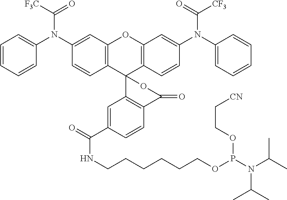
C12=C(C=C(N(C3=CC=CC=C3)C([F3C])=O)C=C1)OC1=C(C23C2=C(C=CC(C(=O)NCCCCCCOP(N(C(C)C)C(C)C)OCC[CN])=C2)C(=O)O3)C=CC(N(C2=CC=CC=C2)C(=O)[CF3])=C1
